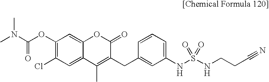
C1=C2C(=CC(OC(N(C)C)=O)=C1Cl)OC(=O)C(CC1=CC(NS(NCCC#N)(=O)=O)=CC=C1)=C2C
